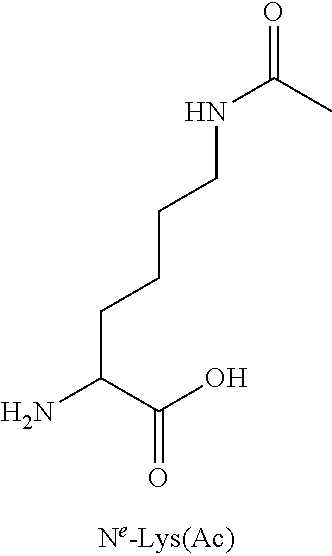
NC(CCCCNC(=O)C)C(O)=O
